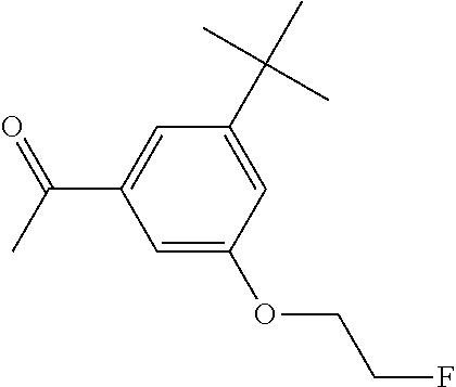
C1=C(C(C)(C)C)C=C(C(=O)C)C=C1OCCF
